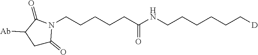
C1C(=O)N(CCCCCC(NCCCCCC[D])=O)C(=O)C1[Ab]
